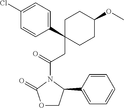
C1(CC(=O)N2C(=O)OCC2C2=CC=CC=C2)(C2=CC=C(Cl)C=C2)CCC(OC)CC1
